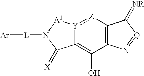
C12=C(O)C3=C([Z]:[Y]1[A1]N([L][Ar])C2=[X])C(=[NR])[Q]=N3
